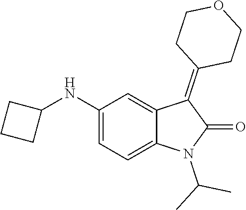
C1(NC2CCC2)=CC=C2C(=C1)C(=C1CCOCC1)C(=O)N2C(C)C
